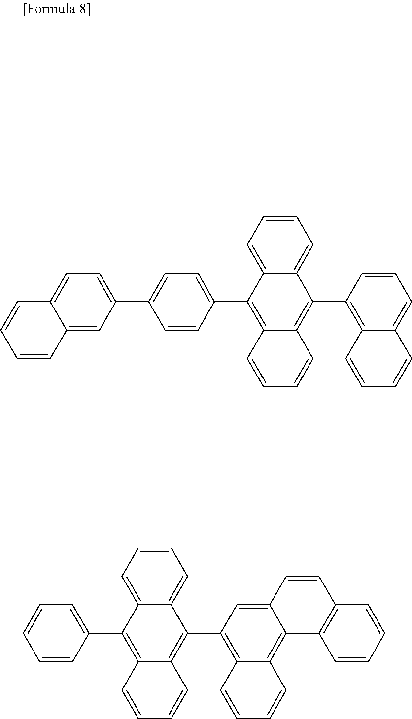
C1=CC(C2=C3C(=C(C4=C5C(=CC=C4)C=CC=C5)C4=CC=CC=C24)C=CC=C3)=CC=C1C1=CC=C2C(=C1)C=CC=C2.C1=CC(C2=C3C(=C(C4=C5C(=C6C(=C4)C=CC4=C6C=CC=C4)C=CC=C5)C4=CC=CC=C24)C=CC=C3)=CC=C1
